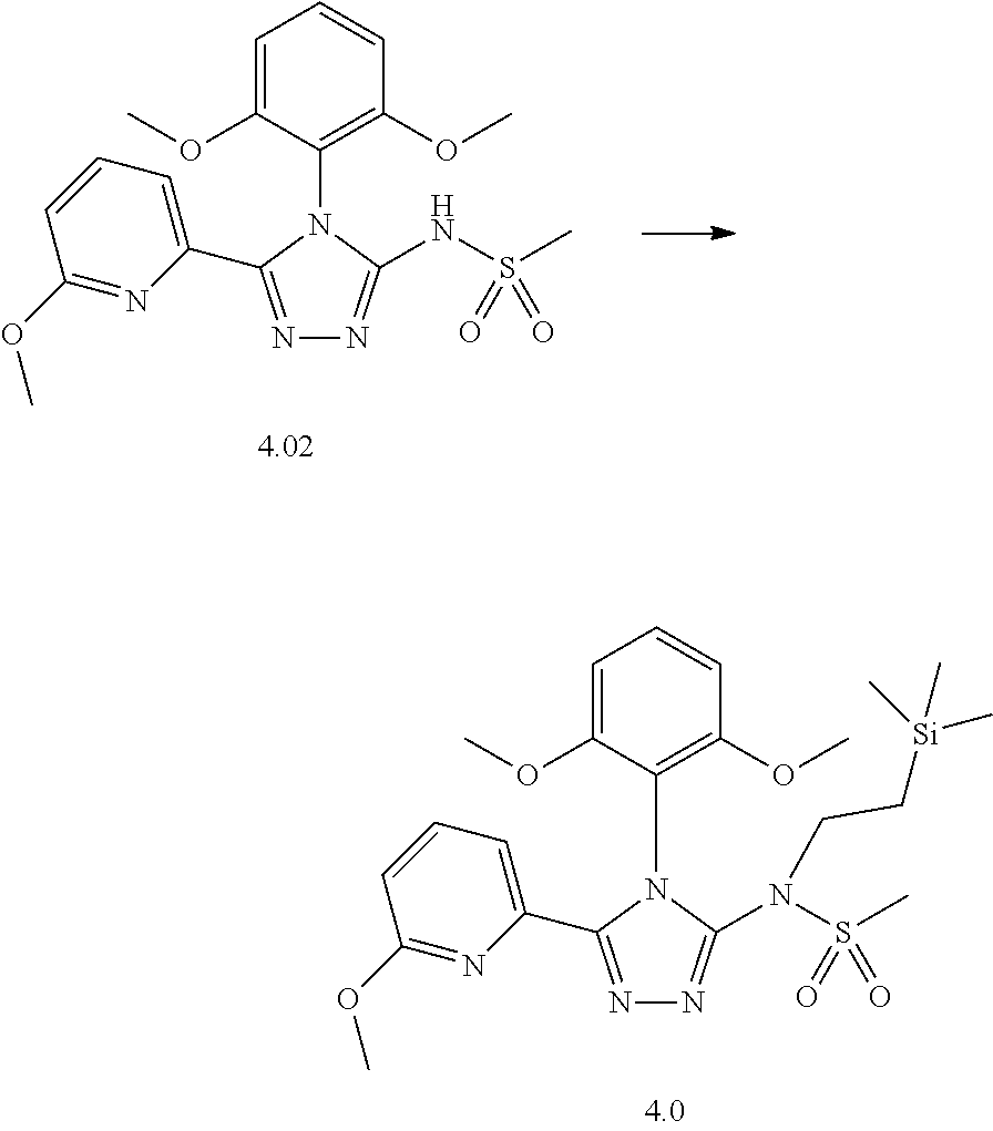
N1=C(C2=CC=CC(OC)=N2)N(C2=C(OC)C=CC=C2OC)C(NS(C)(=O)=O)=N1.N1=C(C2=CC=CC(OC)=N2)N(C2=C(OC)C=CC=C2OC)C(N(S(C)(=O)=O)CC[Si](C)(C)C)=N1
